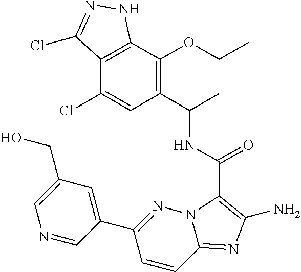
C1(CO)=CN=CC(C2=NN3C(=NC(N)=C3C(=O)NC(C)C3=C(OCC)C4=C(C(Cl)=C3)C(Cl)=NN4)C=C2)=C1
